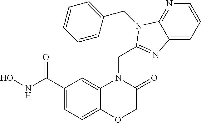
C1(C(NO)=O)=CC=C2C(=C1)N(CC1=NC3=CC=CN=C3N1CC1=CC=CC=C1)C(=O)CO2
